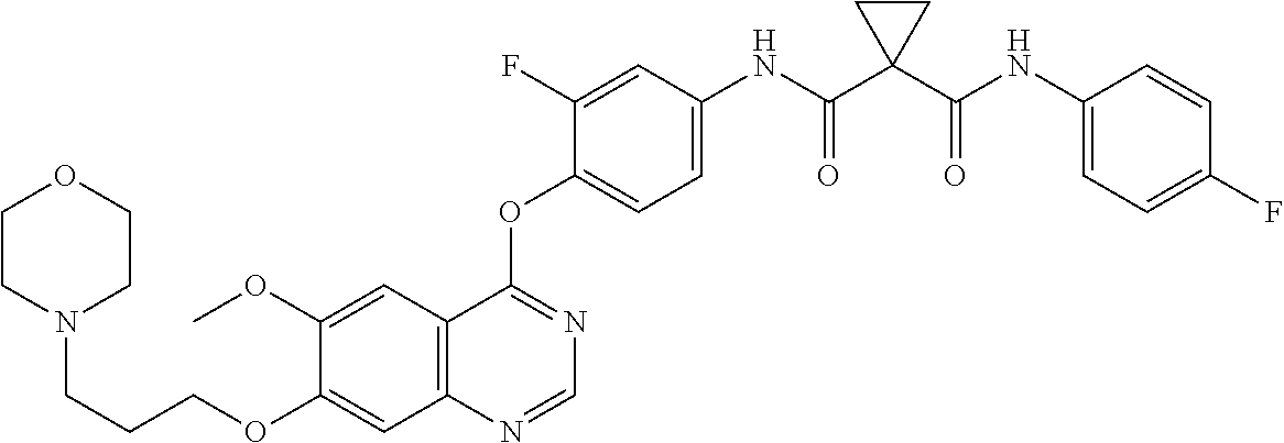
C1=C(OC)C(OCCCN2CCOCC2)=CC2=C1C(OC1=CC=C(NC(C3(C(NC4=CC=C(F)C=C4)=O)CC3)=O)C=C1F)=NC=N2
